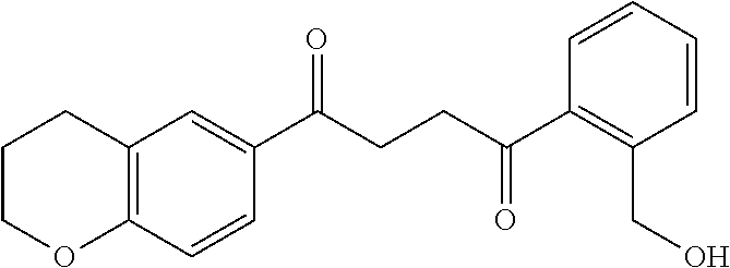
C1(C(CCC(C2=C(CO)C=CC=C2)=O)=O)=CC2=C(C=C1)OCCC2
